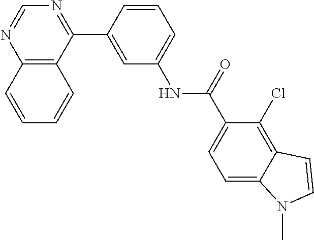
C12=C(C(C3=CC(NC(C4=CC=C5C(=C4Cl)C=CN5C)=O)=CC=C3)=NC=N1)C=CC=C2
